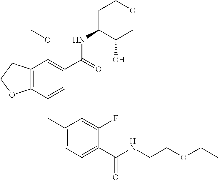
C12=C(CCO1)C(OC)=C(C(NC1C(O)COCC1)=O)C=C2CC1=CC=C(C(NCCOCC)=O)C(F)=C1
